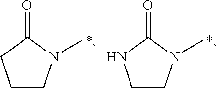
C1CN(C)C(=O)C1.*.C1CN(C)C(=O)N1.*
